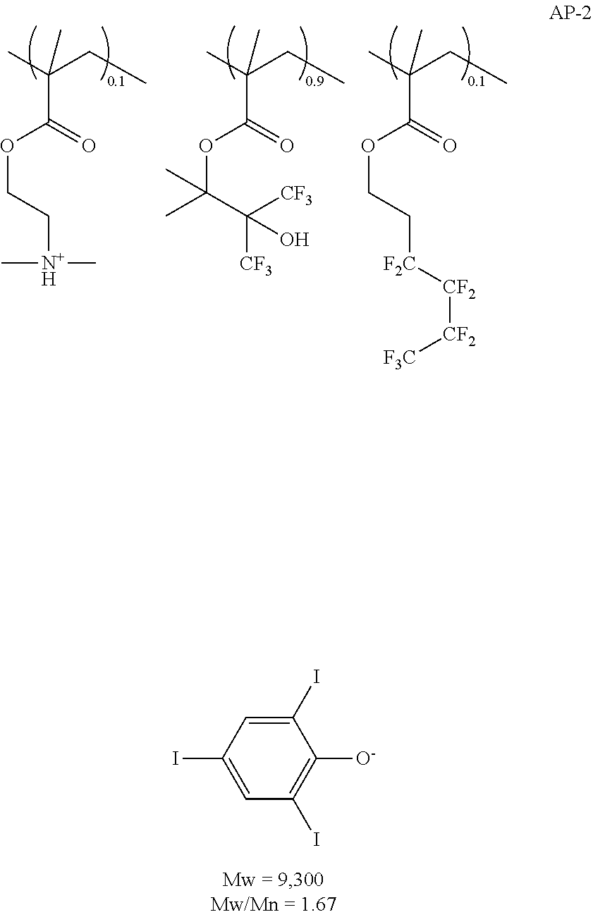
CC(CC)(C)C(OCC[N+H](C)C)=O.CC(CC)(C)C(OC(C([CF3])([CF3])O)(C)C)=O.CC(CC)(C)C(OCC[F2C][CF2][CF2][F3C])=O.C1(I)=CC(I)=CC(I)=C1[O-]
